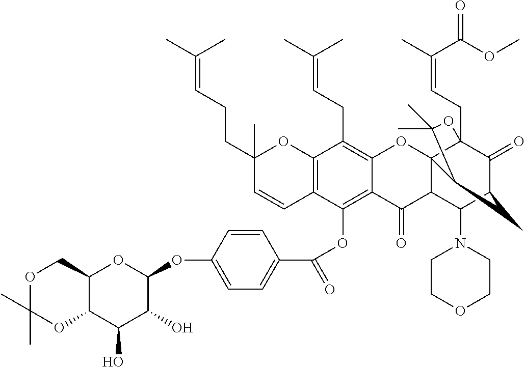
C12=C(C(OC(C3=CC=C(OC4C(O)C(O)C5C(O4)COC(C)(C)O5)C=C3)=O)=C3C(=C1CC=C(C)C)OC14C(C3=O)C(N3CCOCC3)C3C(=O)C1(CC=C(C)C(OC)=O)OC(C)(C)C4C3)C=CC(CCC=C(C)C)(C)O2
